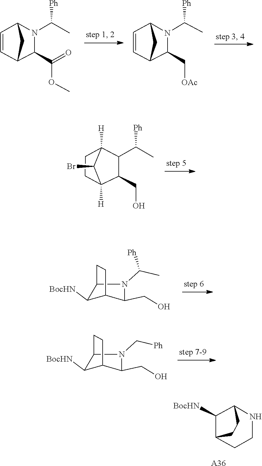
C12C=CC(C1)N(C(C)[Ph])C2C[OAc].COC(C1C2C=CC(C2)N1C(C)[Ph])=O.C12([H])C(CO)C(C(C)[Ph])C([H])(C1Br)CC2.CC(N1C(CO)C2C([BocHN])C1CC2)[Ph].[Ph]CN1C(CO)C2C([BocHN])C1CC2.C1([BocHN])C2CCC1NCC2.[A36]
